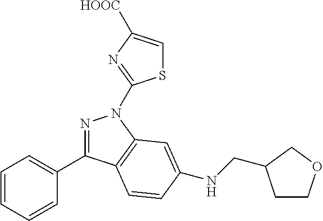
N1=C(C2=CC=CC=C2)C2=C(N1C1=NC([HOOC])=CS1)C=C(NCC1CCOC1)C=C2
